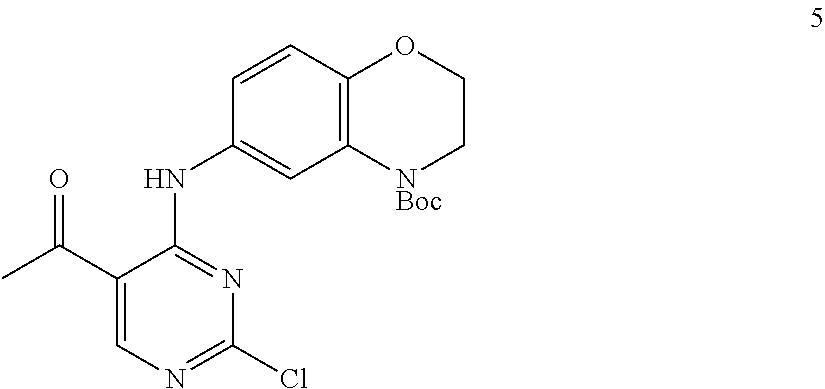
C1(C(C)=O)=CN=C(Cl)N=C1NC1=CC2=C(C=C1)OCC[NBoc]2
